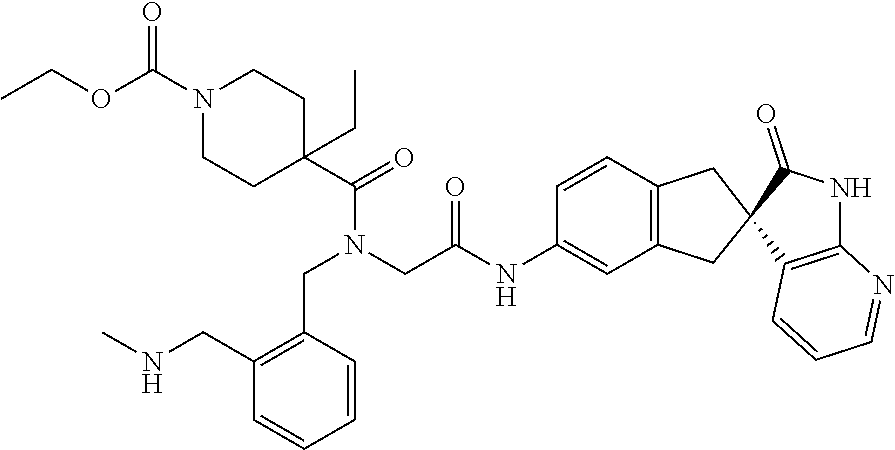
CCOC(N1CCC(CC)(C(=O)N(CC(NC2=CC3=C(C=C2)CC2(C3)C(=O)NC3=C2C=CC=N3)=O)CC2=C(CNC)C=CC=C2)CC1)=O
